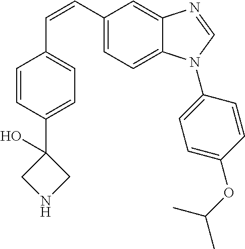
C(=CC1=CC=C2C(=C1)N=CN2C1=CC=C(OC(C)C)C=C1)C1=CC=C(C2(O)CNC2)C=C1
